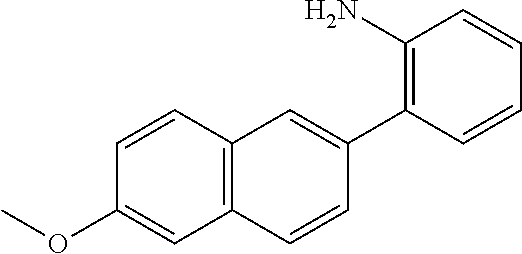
C12=C(C=CC(OC)=C1)C=C(C1=C(N)C=CC=C1)C=C2
